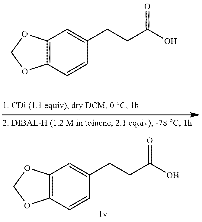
C12=C(C=CC(CCC(O)=O)=C1)OCO2.C12=C(C=CC(CCC(O)=O)=C1)OCO2
